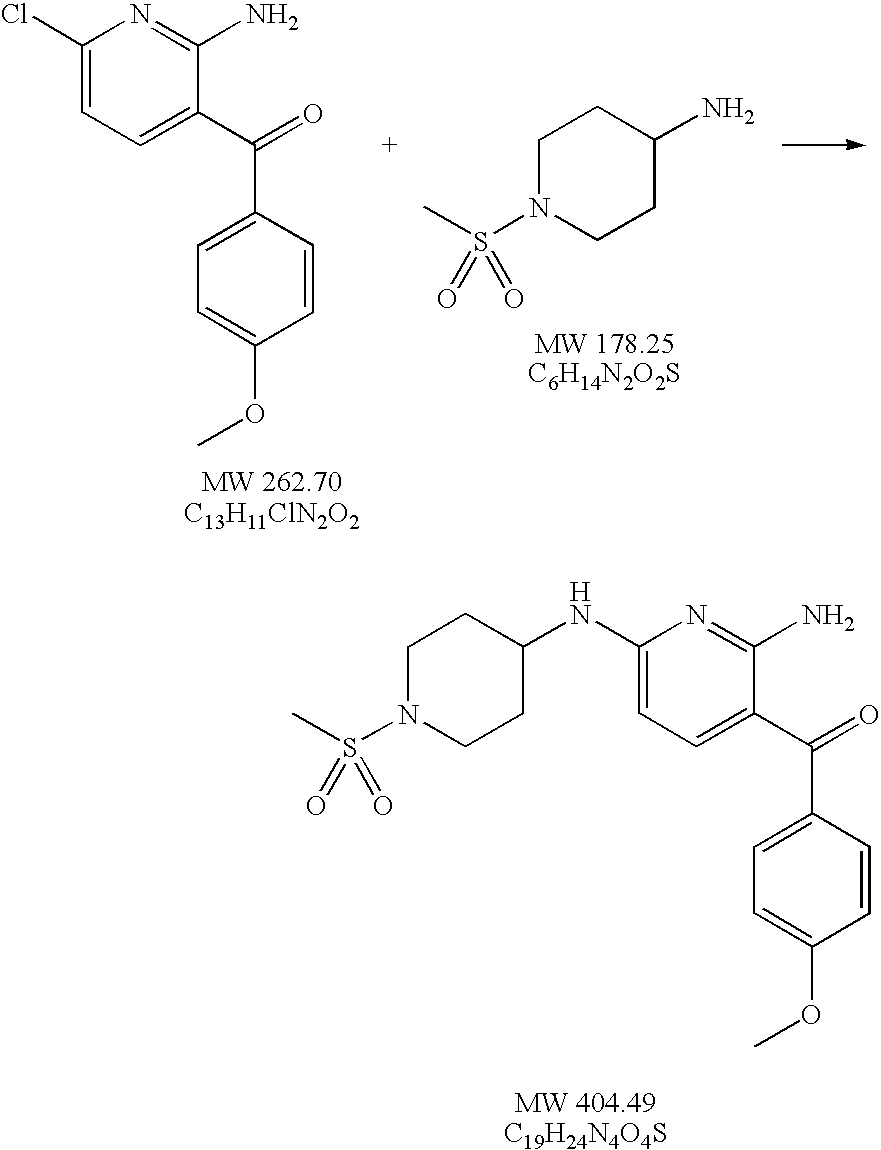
C1(Cl)=CC=C(C(=O)C2=CC=C(OC)C=C2)C(N)=N1.C1N(S(C)(=O)=O)CCC(N)C1.C1(NC2CCN(S(C)(=O)=O)CC2)=CC=C(C(=O)C2=CC=C(OC)C=C2)C(N)=N1
